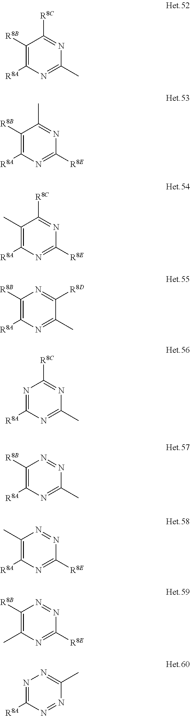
C1([R8B])=C([R8A])N=C(C)N=C1[R8C].C1([R8B])=C([R8A])N=C([R8E])N=C1C.C1(C)=C([R8A])N=C([R8E])N=C1[R8C].C1([R8B])=C([R8A])N=C(C)C([R8D])=N1.N1=C([R8A])N=C(C)N=C1[R8C].C1([R8B])=C([R8A])N=C(C)N=N1.C1(C)=C([R8A])N=C([R8E])N=N1.C1([R8B])=C(C)N=C([R8E])N=N1.N1=C([R8A])N=NC(C)=N1
